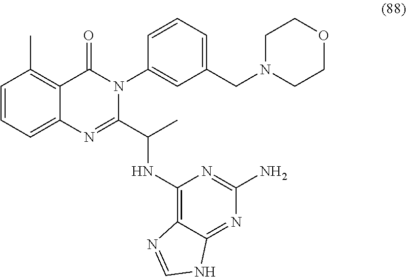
C1=CC=C2C(=C1C)C(=O)N(C1=CC(CN3CCOCC3)=CC=C1)C(C(NC1=C3C(=NC(N)=N1)NC=N3)C)=N2
